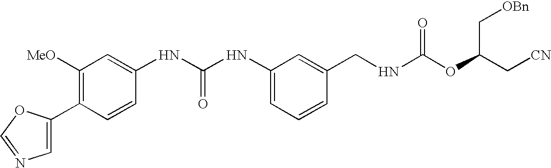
C1(C2=CN=CO2)=C([MeO])C=C(NC(NC2=CC=CC(CNC(OC(C[CN])C[OBn])=O)=C2)=O)C=C1
